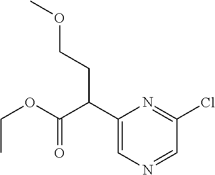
C1=NC=C(C(C(OCC)=O)CCOC)N=C1Cl
